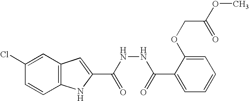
C12=C(C=C(Cl)C=C1)C=C(C(NNC(C1=CC=CC=C1OCC(OC)=O)=O)=O)N2
